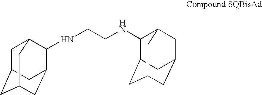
N(CCNC1C2CC3CC(CC1C3)C2)C1C2CC3CC(CC1C3)C2
